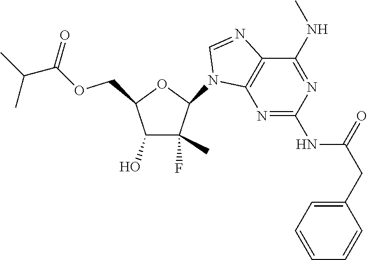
C1(F)(C)C(O)C(COC(C(C)C)=O)OC1N1C2=C(N=C1)C(NC)=NC(NC(CC1=CC=CC=C1)=O)=N2
